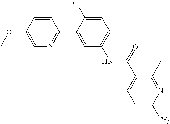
C1(C)=NC([CF3])=CC=C1C(NC1=CC=C(Cl)C(C2=NC=C(OC)C=C2)=C1)=O
